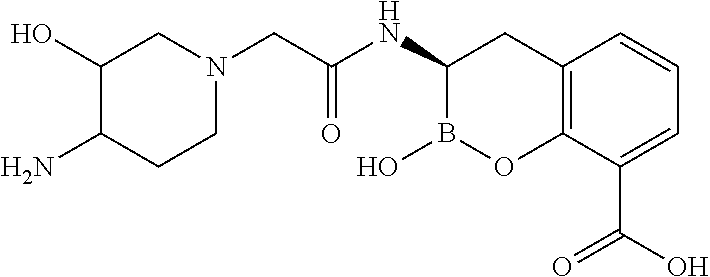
C1(O)C(N)CCN(CC(NC2B(O)OC3=C(C2)C=CC=C3C(O)=O)=O)C1
